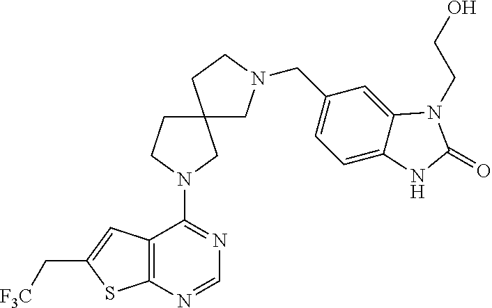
C1(N2CCC3(C2)CN(CC2=CC=C4C(=C2)N(CCO)C(=O)N4)CC3)=NC=NC2=C1C=C(C[F3C])S2
